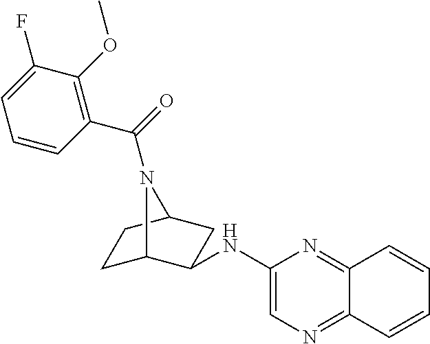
C1C2C(NC3=CN=C4C(=N3)C=CC=C4)CC(C1)N2C(=O)C1=C(OC)C(F)=CC=C1
